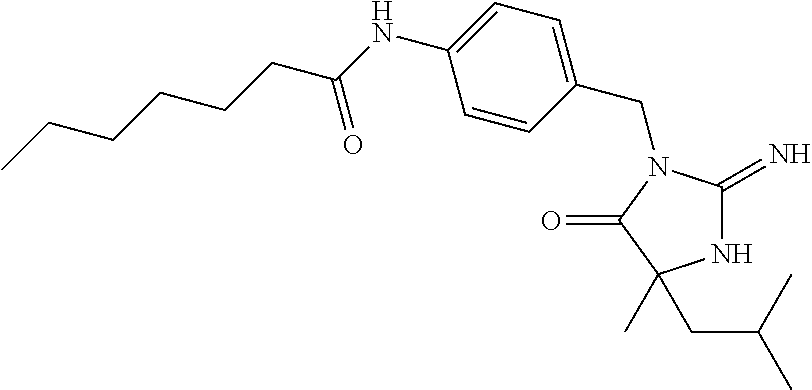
N1C(=N)N(CC2=CC=C(NC(CCCCCC)=O)C=C2)C(=O)C1(CC(C)C)C
